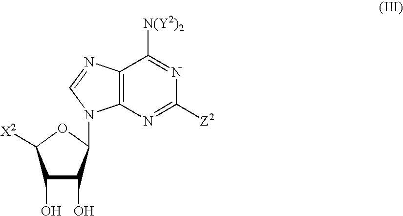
C1(O)C(O)C(N2C3=C(C([N(Y2)2])=NC([Z2])=N3)N=C2)OC1[X2]
